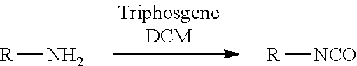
N[R].[NCO][R]
